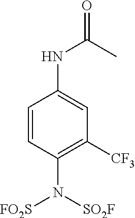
C1=CC(N([SO2F])[FO2S])=C([CF3])C=C1NC(C)=O
